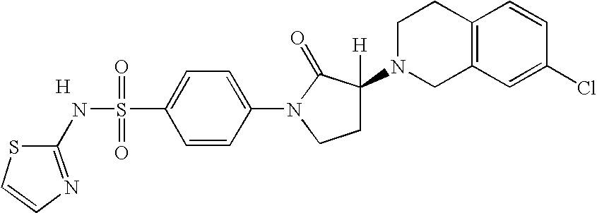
C1=CN=C(NS(=O)(=O)C2=CC=C(N3CCC(N4CC5=C(CC4)C=CC(Cl)=C5)([H])C3=O)C=C2)S1.[H]
